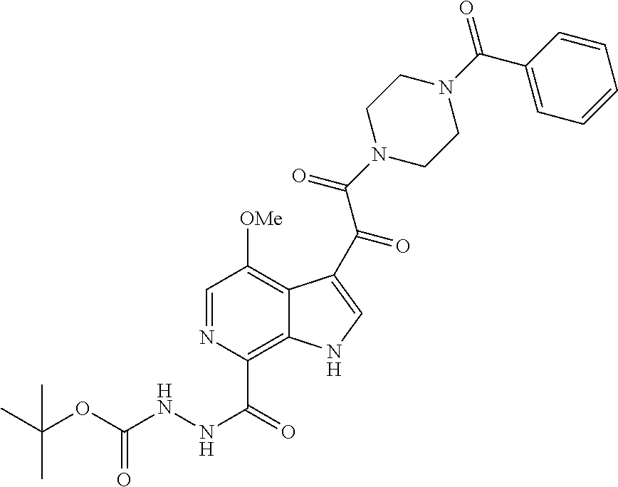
C1=NC(C(=O)NNC(OC(C)(C)C)=O)=C2C(=C1[OMe])C(C(C(N1CCN(C(=O)C3=CC=CC=C3)CC1)=O)=O)=CN2
